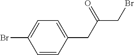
C1=CC(CC(=O)CBr)=CC=C1Br
